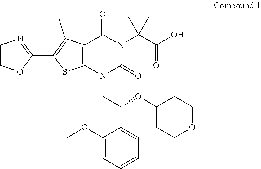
O1C(C2=C(C)C3=C(S2)N(CC(OC2CCOCC2)C2=CC=CC=C2OC)C(=O)N(C(C(=O)O)(C)C)C3=O)=NC=C1
